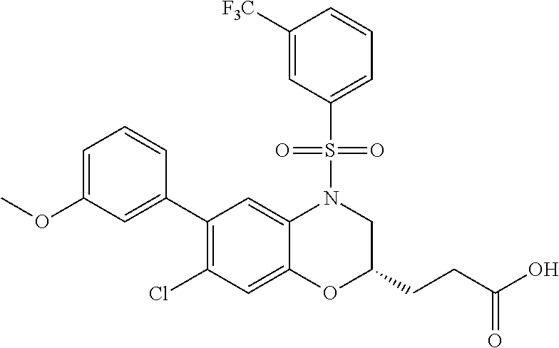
C1(C2=CC(OC)=CC=C2)=C(Cl)C=C2C(=C1)N(S(C1=CC=CC([F3C])=C1)(=O)=O)CC(CCC(O)=O)O2
